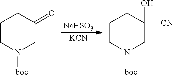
[NaHSO3].[KCN].C1CN([boc])CC(=O)C1.C1CN([boc])CC(O)([CN])C1
